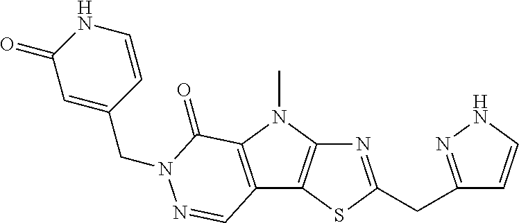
N1=C(CC2=NNC=C2)SC2=C1N(C)C1=C2C=NN(CC2=CC(=O)NC=C2)C1=O
